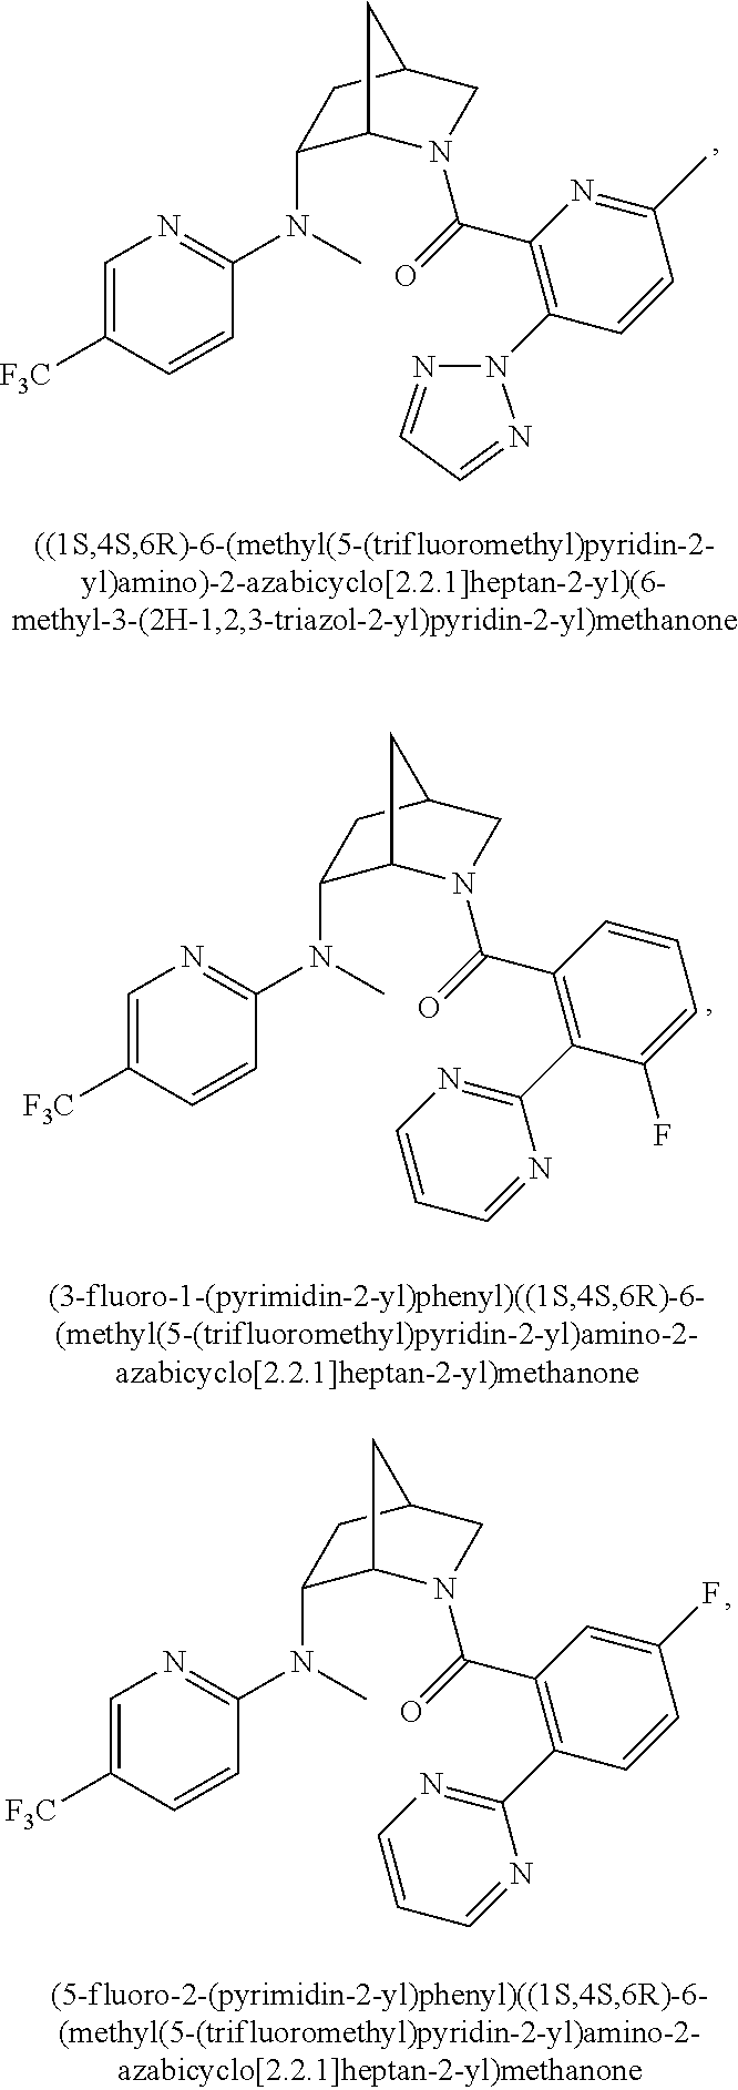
C1=C([F3C])C=CC(N(C2C3N(C(=O)C4=C(N5N=CC=N5)C=CC(C)=N4)CC(C2)C3)C)=N1.C1=C([F3C])C=CC(N(C2C3N(C(=O)C4=C(C5=NC=CC=N5)C(F)=CC=C4)CC(C2)C3)C)=N1.C1=C([F3C])C=CC(N(C2C3N(C(=O)C4=C(C5=NC=CC=N5)C=CC(F)=C4)CC(C2)C3)C)=N1
